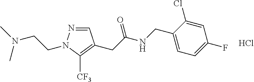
C1=NN(CCN(C)C)C([CF3])=C1CC(NCC1=CC=C(F)C=C1Cl)=O.Cl
